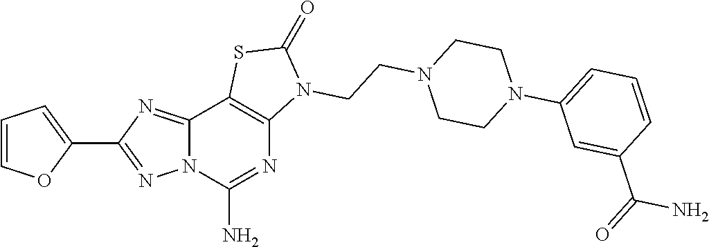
C12=NC(C3=CC=CO3)=NN1C(N)=NC1=C2SC(=O)N1CCN1CCN(C2=CC=CC(C(=O)N)=C2)CC1
